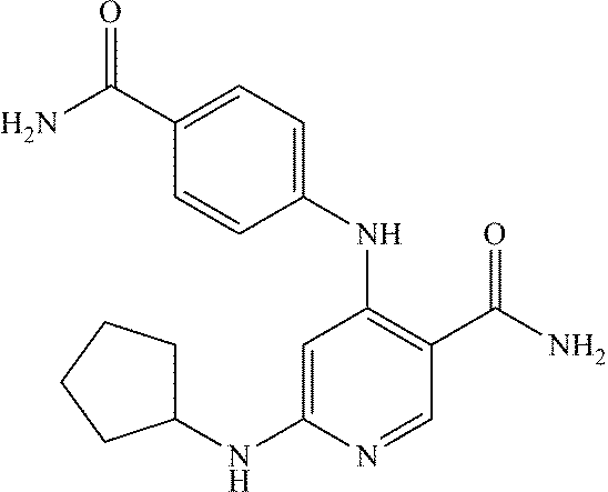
C1=CC(NC2=C(C(=O)N)C=NC(NC3CCCC3)=C2)=CC=C1C(=O)N
